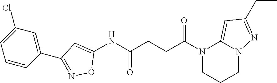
N1(C(CCC(NC2=CC(C3=CC(Cl)=CC=C3)=NO2)=O)=O)CCCN2C1=CC(CC)=N2
